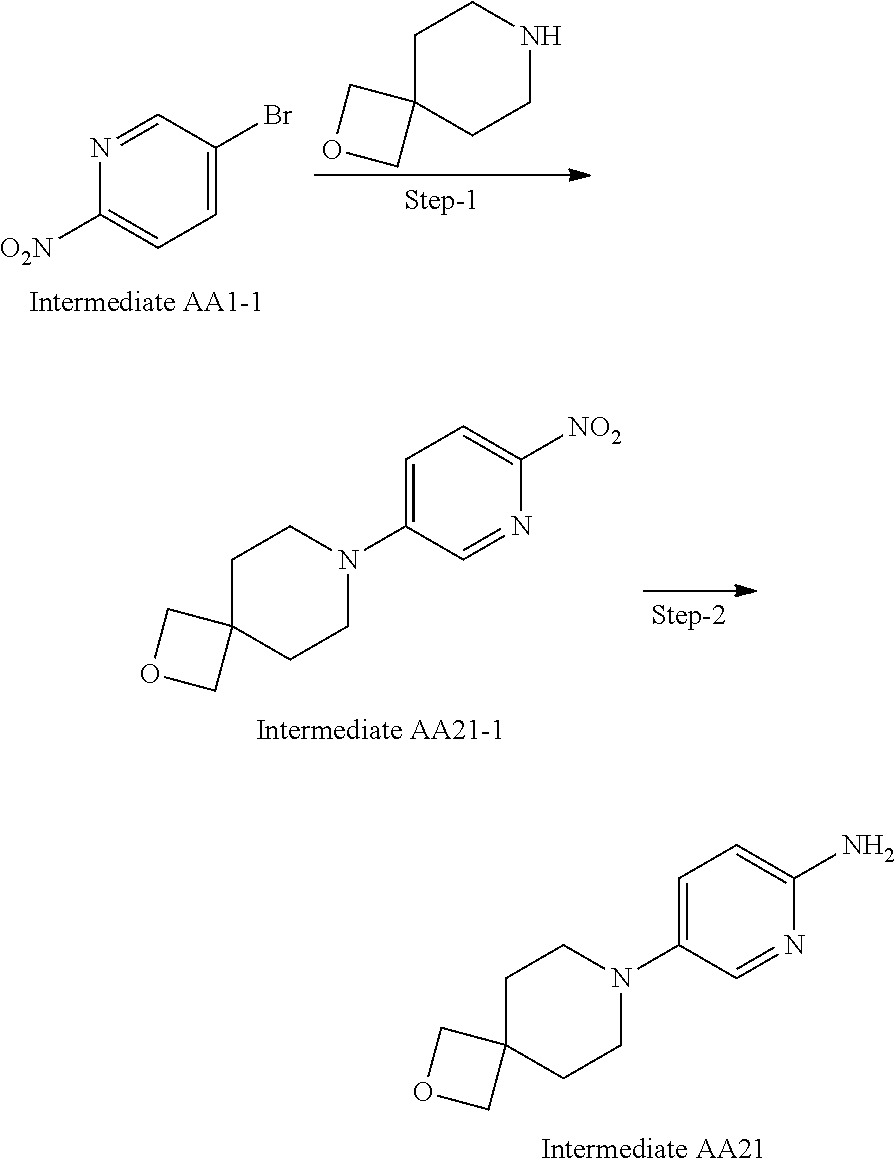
C1=C(Br)C=NC([O2N])=C1.N1CCC2(CC1)COC2.N1=CC(N2CCC3(CC2)COC3)=CC=C1[NO2].N1=CC(N2CCC3(CC2)COC3)=CC=C1N
